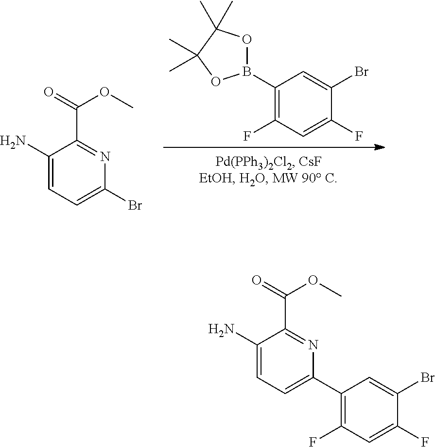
B1(C2=C(F)C=C(F)C(Br)=C2)OC(C)(C)C(C)(C)O1.C1(N)=CC=C(Br)N=C1C(=O)OC.C1(N)=CC=C(C2=C(F)C=C(F)C(Br)=C2)N=C1C(=O)OC
